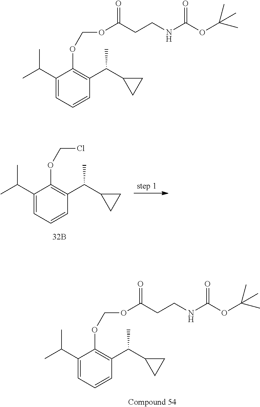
C1(C(C)C)=CC=CC(C(C2CC2)C)=C1OCOC(CCNC(OC(C)(C)C)=O)=O.C1(C(C)C)=CC=CC(C(C2CC2)C)=C1OCCl.C1(C(C)C)=CC=CC(C(C2CC2)C)=C1OCOC(CCNC(OC(C)(C)C)=O)=O
